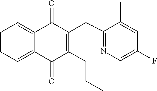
C1=CC=C2C(=C1)C(=O)C(CC1=NC=C(F)C=C1C)=C(CCC)C2=O
